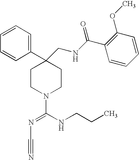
C1=CC=CC(C2(CNC(C3=C(OC)C=CC=C3)=O)CCN(C(NCCC)=NC#N)CC2)=C1
